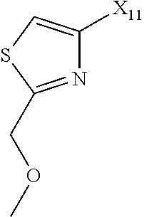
N1=C(COC)SC=C1[X11]
